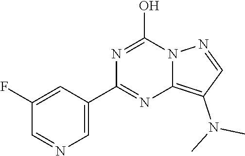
C12=C(N(C)C)C=NN1C(O)=NC(C1=CN=CC(F)=C1)=N2
